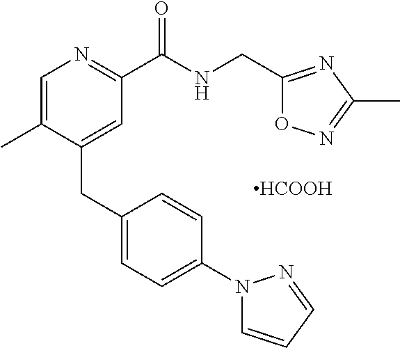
[HCOOH].C1=C(C)C(CC2=CC=C(N3C=CC=N3)C=C2)=CC(C(NCC2=NC(C)=NO2)=O)=N1
